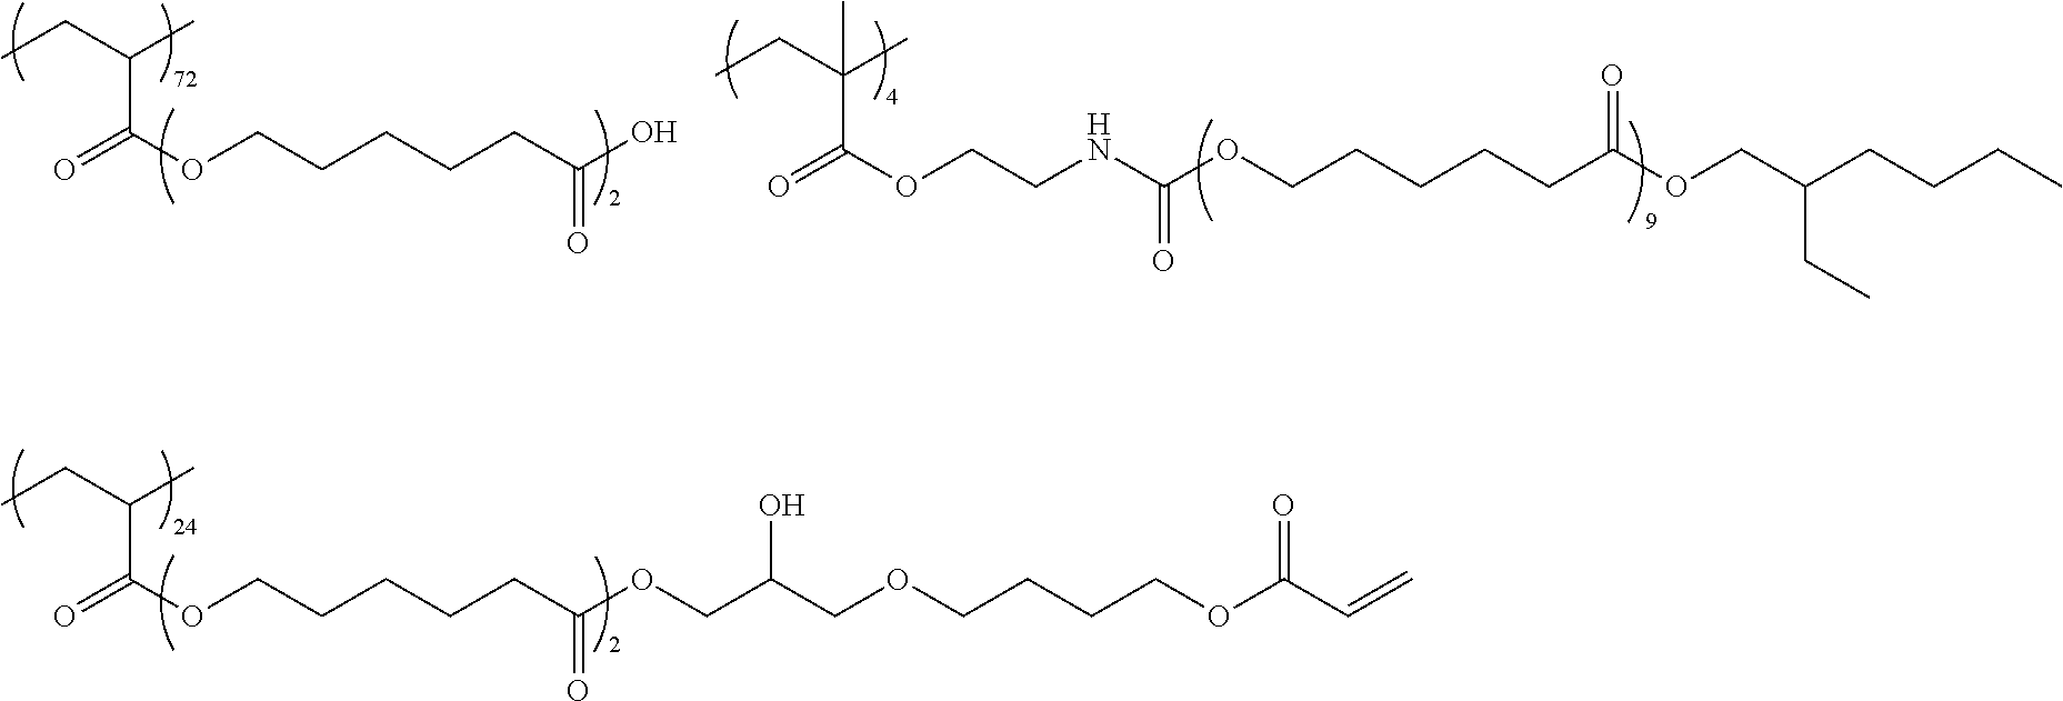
CCC(C)C(OCCCCCC(OCC(COCCCCOC(C=C)=O)O)=O)=O.CCC(C)C(OCCCCCC(O)=O)=O.CCC(C)(C(OCCNC(OCCCCCC(OCC(CCCC)CC)=O)=O)=O)C
